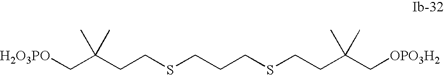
[H2O3PO]CC(CCSCCCSCCC(C[OPO3H2])(C)C)(C)C
